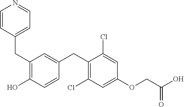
C(C1=C(O)C=CC(CC2=C(Cl)C=C(OCC(O)=O)C=C2Cl)=C1)C1=CC=NC=C1
